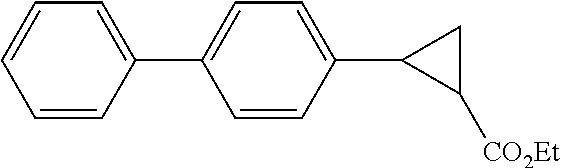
C1=CC(C2=CC=C(C3C([CO2Et])C3)C=C2)=CC=C1
